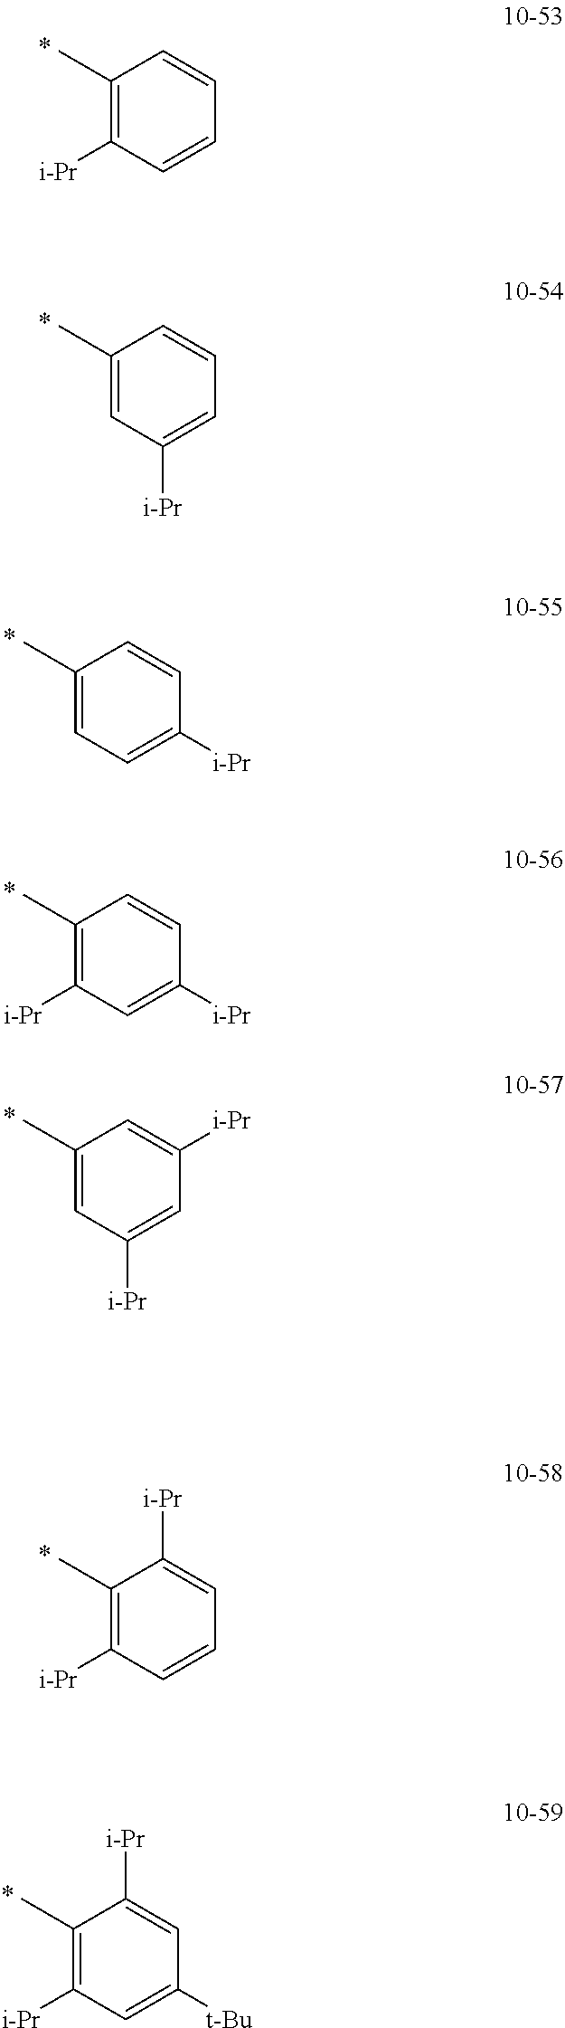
C1(C)=C([i-Pr])C=CC=C1.C1(C)=CC([i-Pr])=CC=C1.C1(C)=CC=C([i-Pr])C=C1.C1(C)=C([i-Pr])C=C([i-Pr])C=C1.C1(C)=CC([i-Pr])=CC([i-Pr])=C1.C1(C)=C([i-Pr])C=CC=C1[i-Pr].C1(C)=C([i-Pr])C=C([t-Bu])C=C1[i-Pr]
